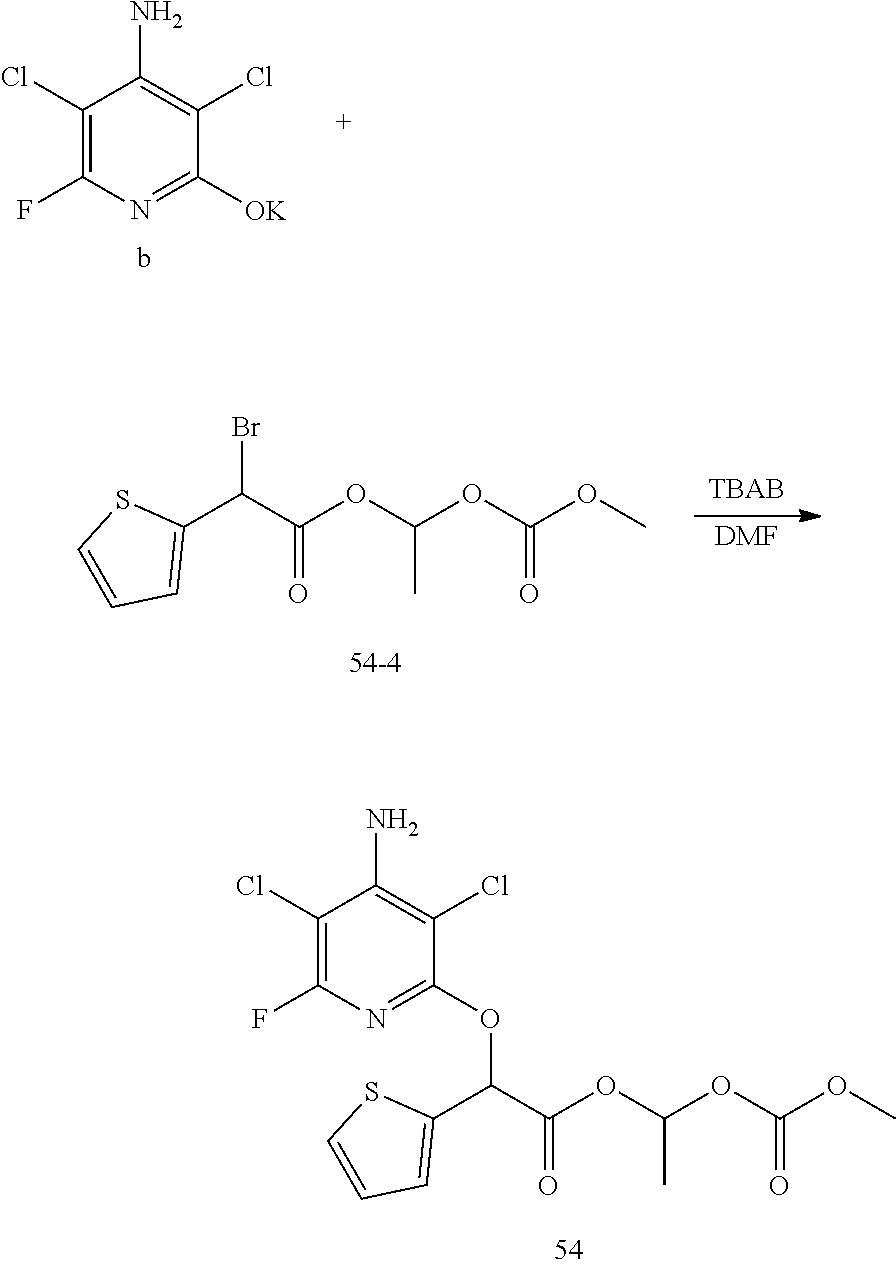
C1(Cl)=C(N)C(Cl)=C(F)N=C1[OK].O(C)C(OC(OC(C(C1=CC=CS1)Br)=O)C)=O.[DMF].O(C)C(OC(OC(C(C1=CC=CS1)OC1=NC(F)=C(Cl)C(N)=C1Cl)=O)C)=O
